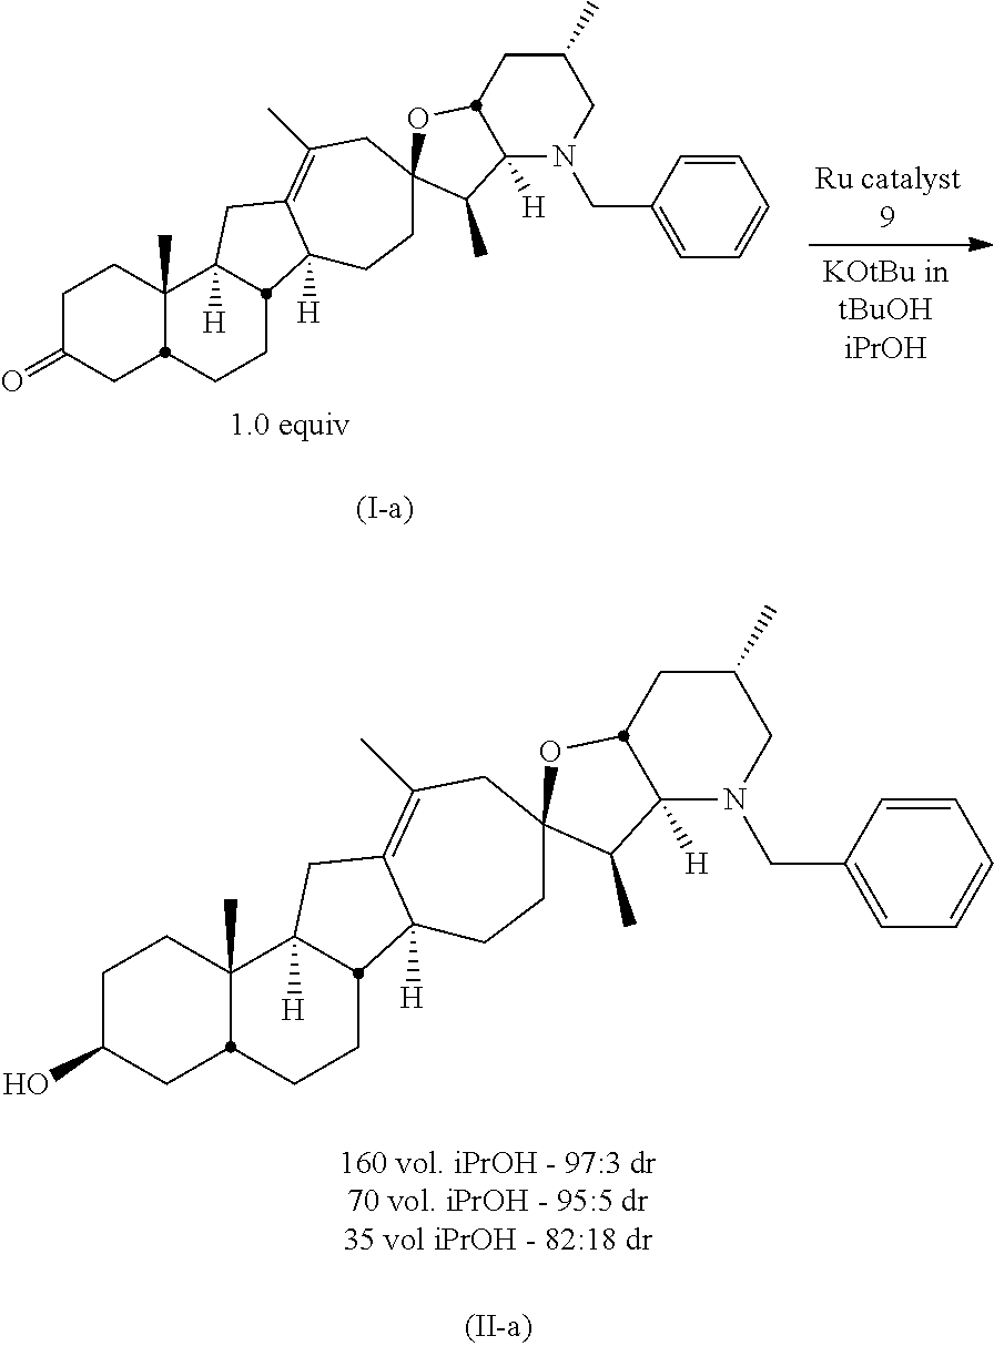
C1C(=O)CC2C(C)(C1)C1([H])CC3=C(C)CC4(CCC3([H])C1CC2)OC1C([H])(N(CC2=CC=CC=C2)CC(C)C1)C4C.C1C(O)CC2C(C)(C1)C1([H])CC3=C(C)CC4(CCC3([H])C1CC2)OC1C([H])(N(CC2=CC=CC=C2)CC(C)C1)C4C
